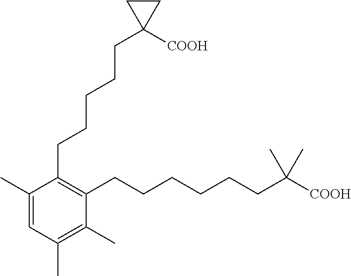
C1(CCCCCC2([COOH])CC2)=C(CCCCCCC(C)(C)[COOH])C(C)=C(C)C=C1C
